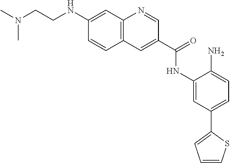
C12=C(N=CC(C(=O)NC3=CC(C4=CC=CS4)=CC=C3N)=C1)C=C(NCCN(C)C)C=C2
